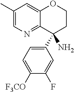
C1(C)=CN=C2C(=C1)OCCC2(C1=CC=C([F3CO])C(F)=C1)N
